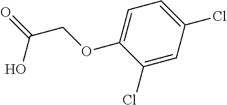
C1=C(OCC(=O)O)C(Cl)=CC(Cl)=C1
